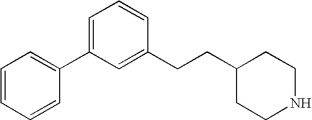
C1=C(C2=CC=CC=C2)C=C(CCC2CCNCC2)C=C1
